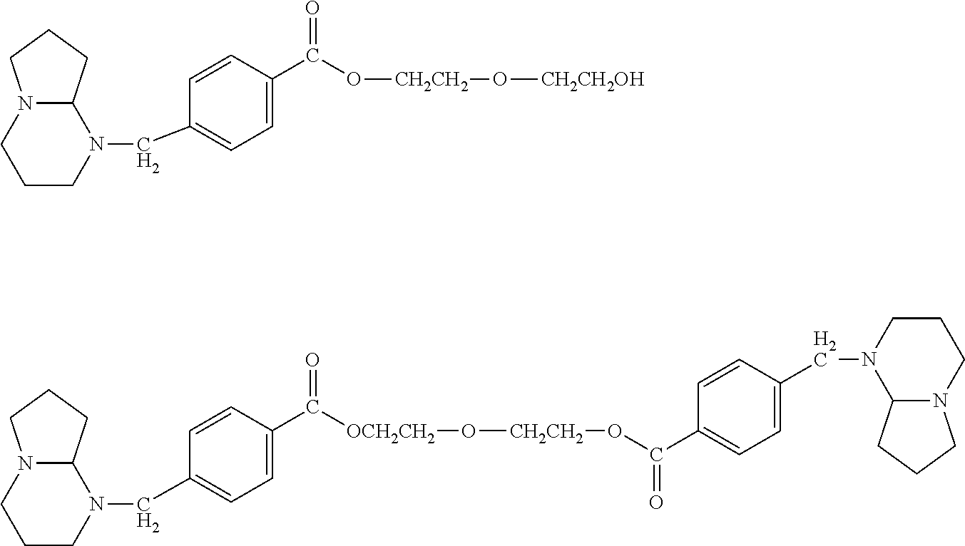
C1=C(C(O[CH2CH2]O[CH2CH2OH])=O)C=CC(CN2C3N(CCC2)CCC3)=C1.C1=C(C(=O)[OCH2CH2]O[CH2CH2]OC(C2=CC=C(CN3C4N(CCC3)CCC4)C=C2)=O)C=CC(CN2C3N(CCC2)CCC3)=C1
